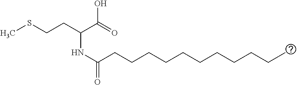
CSCCC(C(=O)O)NC(=O)CCCCCCCCCCC
